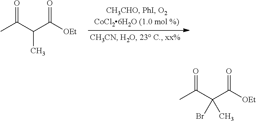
CC(C(C([OEt])=O)C)=O.CC(C(C([OEt])=O)(C)Br)=O
